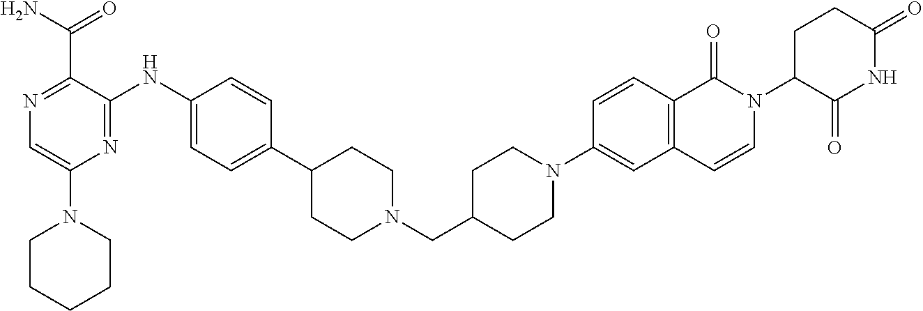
C1CCCCN1C1=CN=C(C(N)=O)C(NC2=CC=C(C3CCN(CC4CCN(C5=CC6=C(C=C5)C(=O)N(C5C(=O)NC(=O)CC5)C=C6)CC4)CC3)C=C2)=N1
